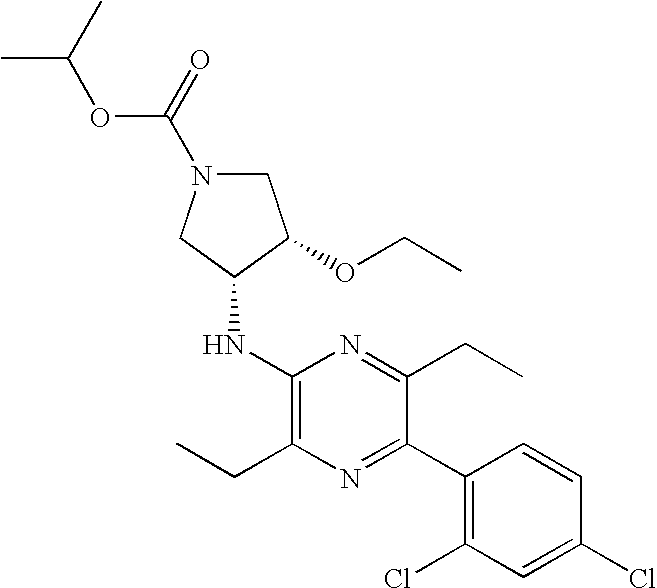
CCC1=C(NC2C(OCC)CN(C(=O)OC(C)C)C2)N=C(CC)C(C2=C(Cl)C=C(Cl)C=C2)=N1
